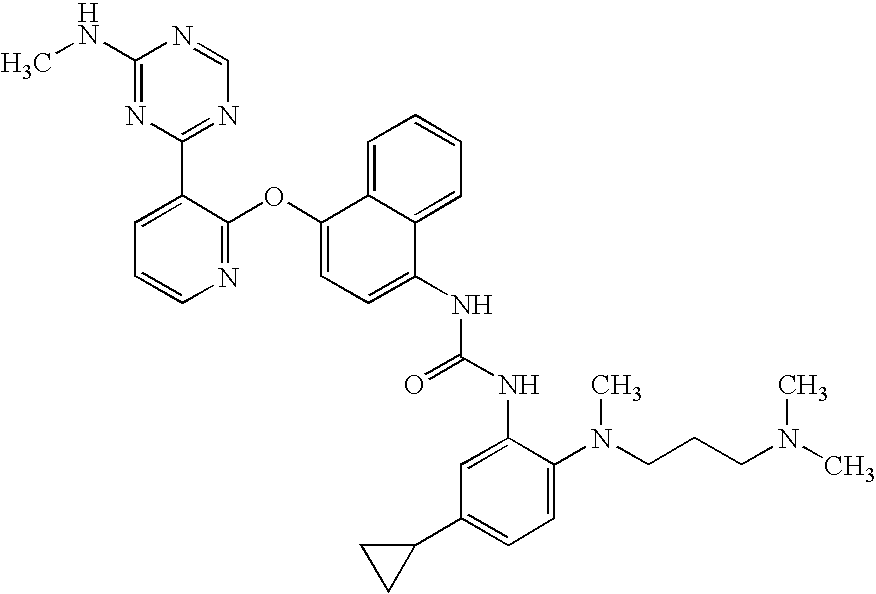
C1(NC)=NC(C2=CC=CN=C2OC2=CC=C(NC(NC3=CC(C4CC4)=CC=C3N(CCCN(C)C)C)=O)C3=CC=CC=C23)=NC=N1
